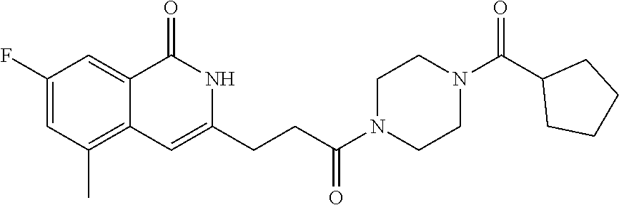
C1(F)=CC(C)=C2C(=C1)C(=O)NC(CCC(N1CCN(C(C3CCCC3)=O)CC1)=O)=C2
